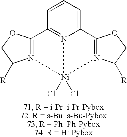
N12=C(OCC1[R])C1=N3C(=CC=C1)C1=N(C([R])CO1)[Ni]23(Cl)Cl
